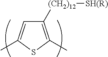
C1([(CH2)12][SH(R)])=C(C)SC(C)=C1
